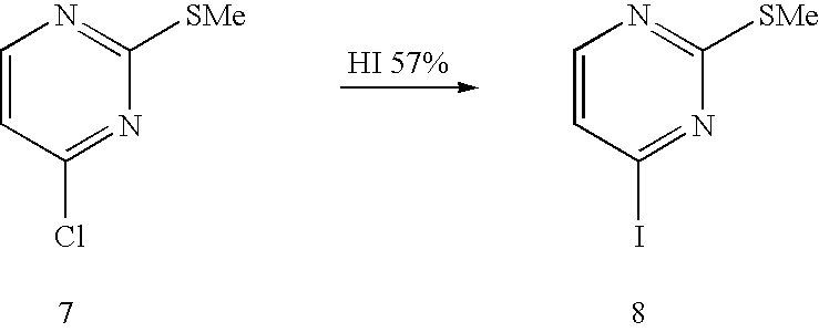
C1=CC(Cl)=NC([SMe])=N1.C1=CC(I)=NC([SMe])=N1
